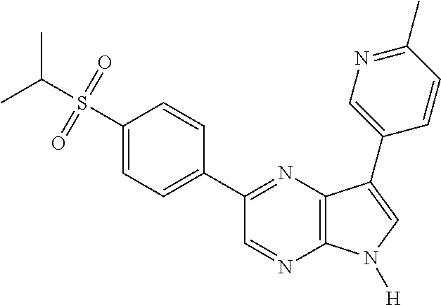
CC(S(=O)(=O)C1=CC=C(C2=NC3=C(N=C2)N([H])C=C3C2=CN=C(C)C=C2)C=C1)C
